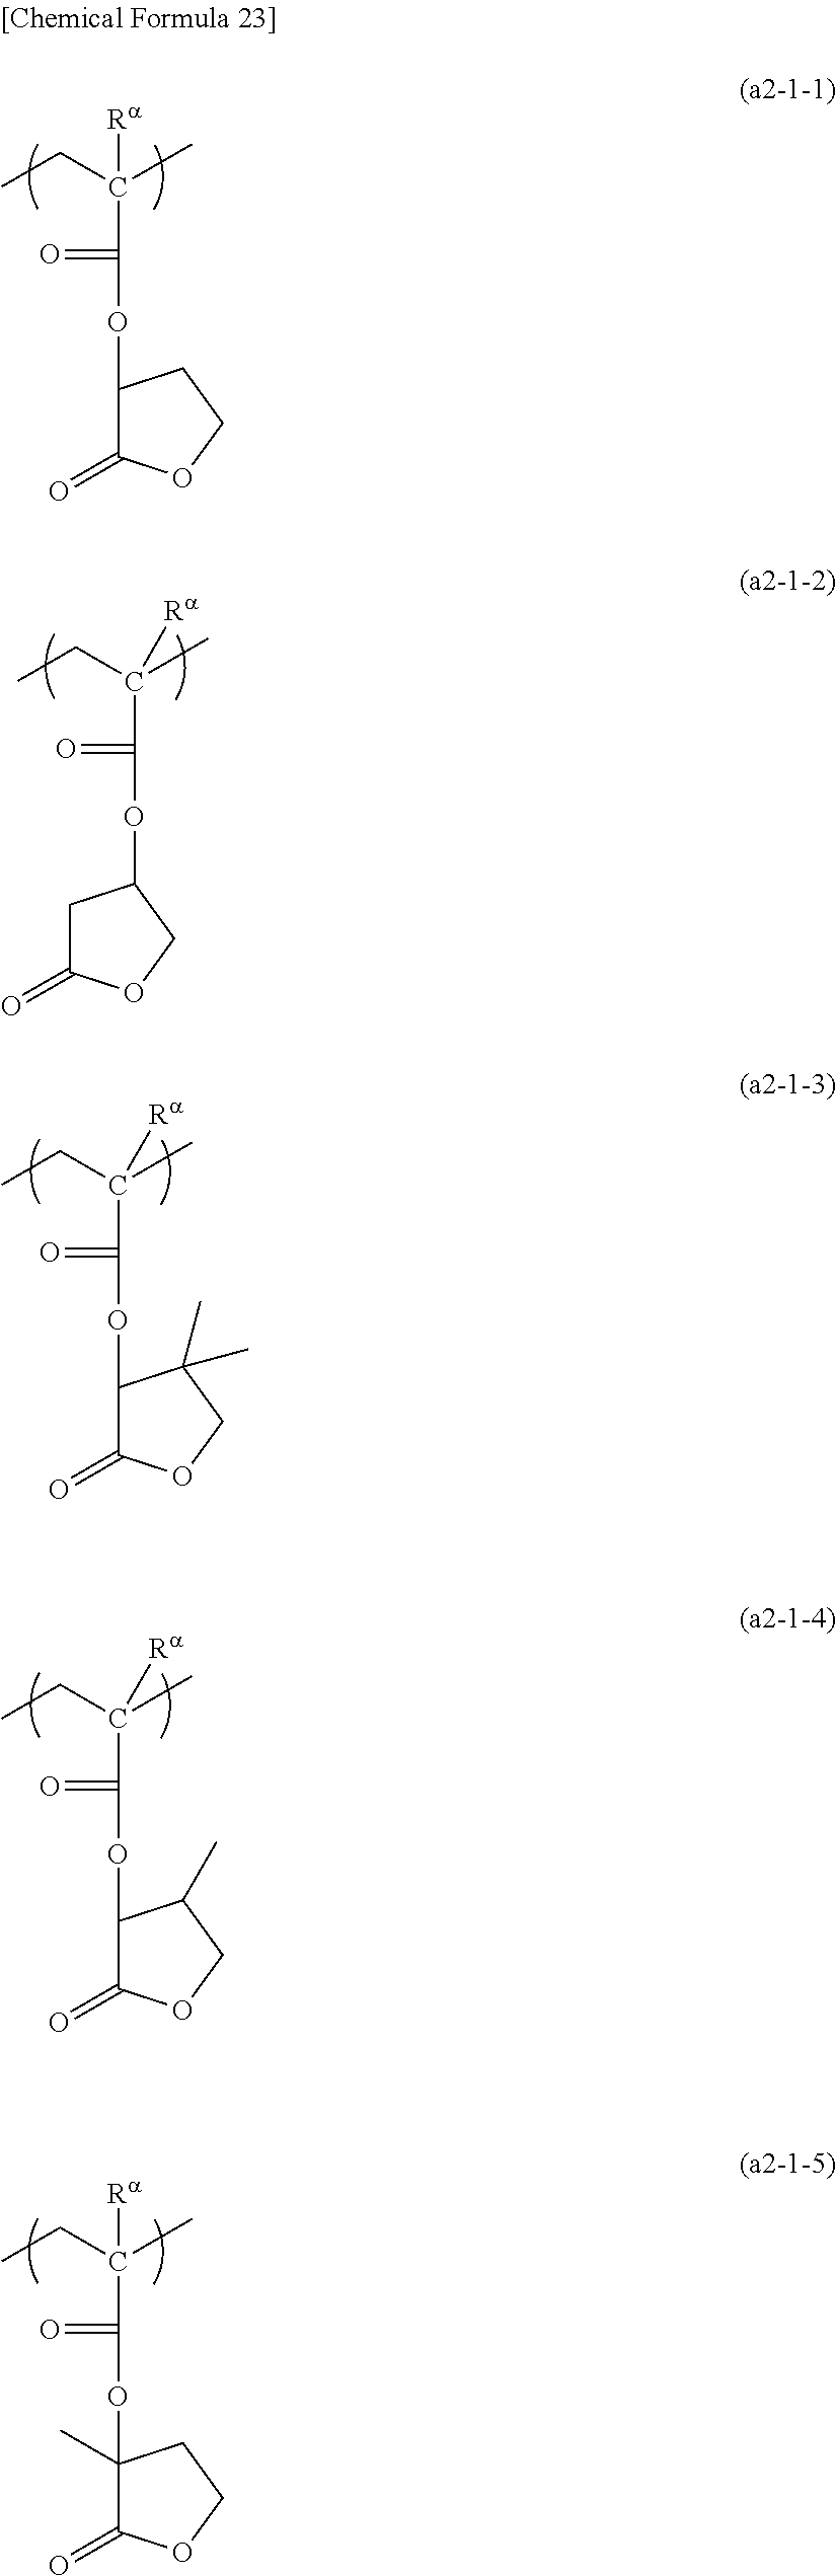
C1(OC(C(CC)(C)[Ra])=O)C(=O)OCC1.C1C(=O)OCC1OC(C(CC)(C)[Ra])=O.C1(=O)OCC(C)(C)C1OC(C(CC)(C)[Ra])=O.C1(=O)OCC(C)C1OC(C(CC)(C)[Ra])=O.C1(OC(C(CC)(C)[Ra])=O)(C)C(=O)OCC1
